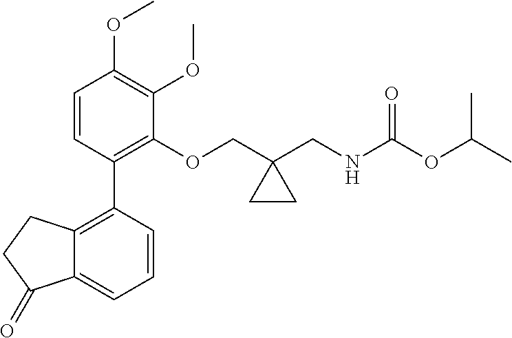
COC1=C(OC)C(OCC2(CNC(OC(C)C)=O)CC2)=C(C2=C3C(=CC=C2)C(=O)CC3)C=C1
